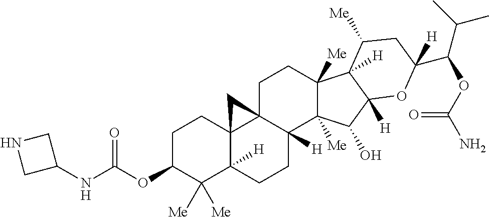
C1C23C4(C([H])(CCC2([H])C2([Me])C([Me])(C1)C1([H])C([Me])CC(C(C(C)C)OC(N)=O)([H])OC1([H])C2O)C([Me])([Me])C(OC(=O)NC1CNC1)CC4)C3
